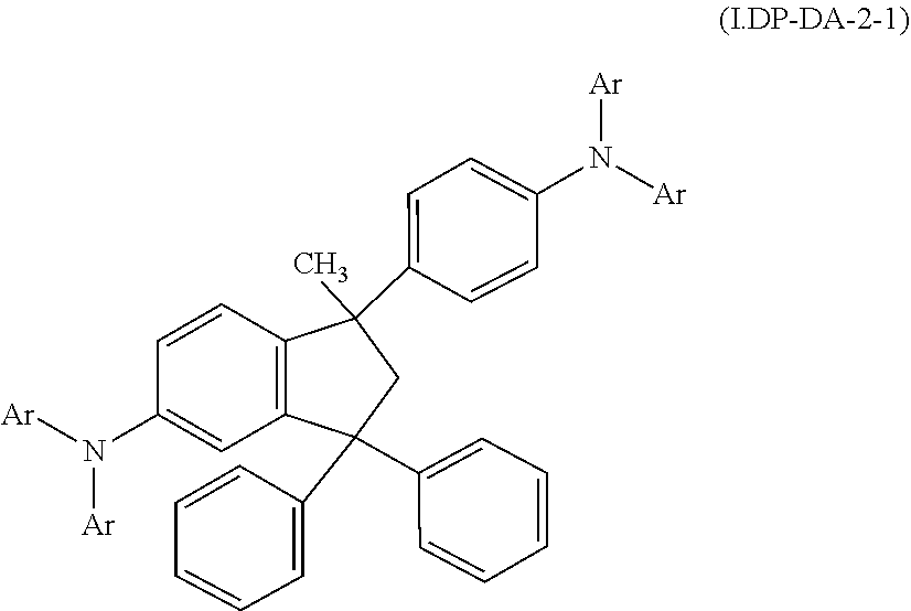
C1(C2(C3=CC=CC=C3)C3=C(C=CC(N([Ar])[Ar])=C3)C(C3=CC=C(N([Ar])[Ar])C=C3)(C)C2)=CC=CC=C1
